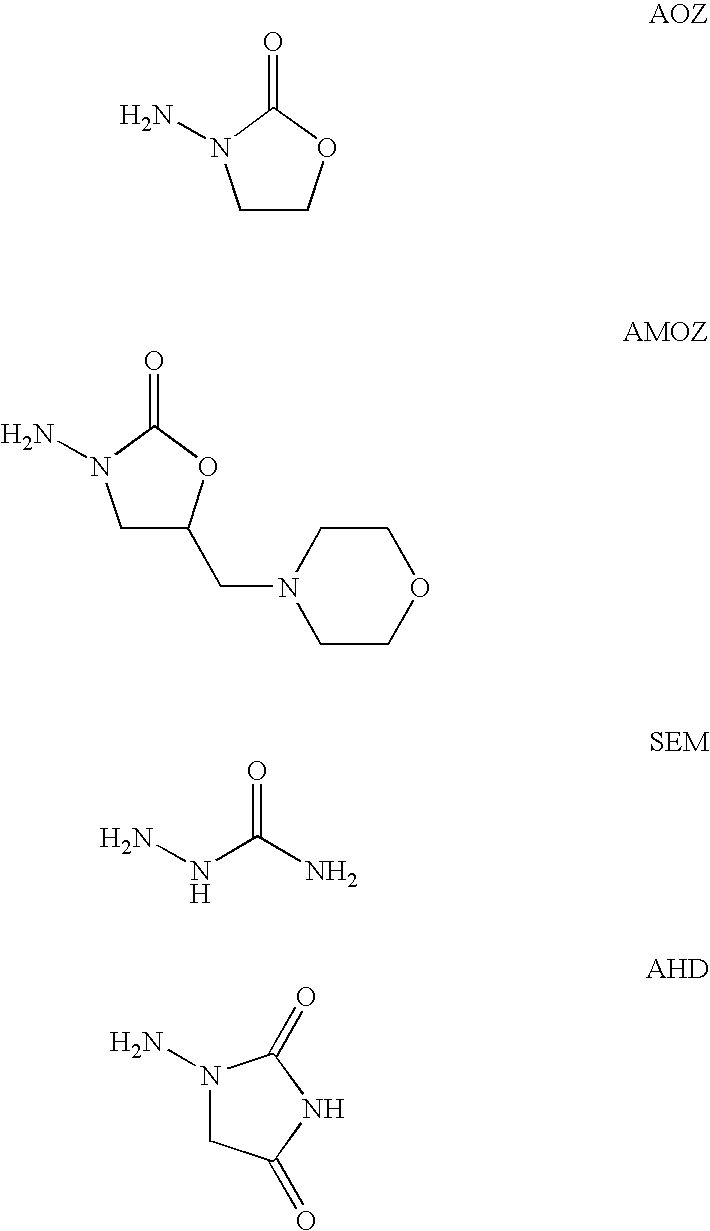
C1COC(=O)N1N.C1C(CN2CCOCC2)OC(=O)N1N.O=C(N)NN.N1(N)CC(=O)NC1=O
